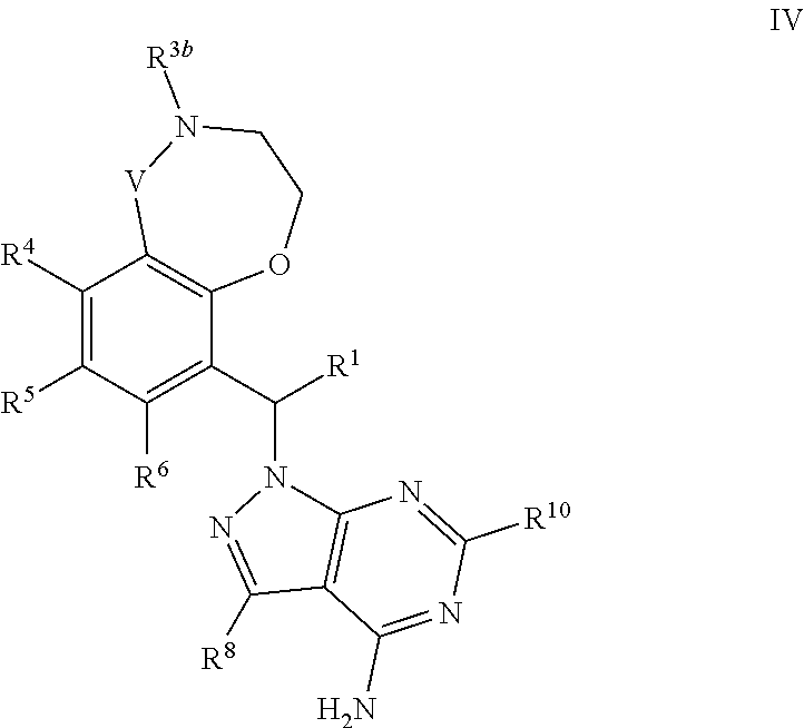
C1([R4])=C([R5])C([R6])=C(C([R1])N2C3=C(C([R8])=N2)C(N)=NC([R10])=N3)C2=C1[V]N([R3b])CCO2
